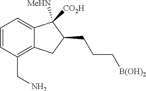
C1=CC(CN)=C2C(=C1)C([MeHN])([CO2H])C(CCC[B(OH)2])C2
